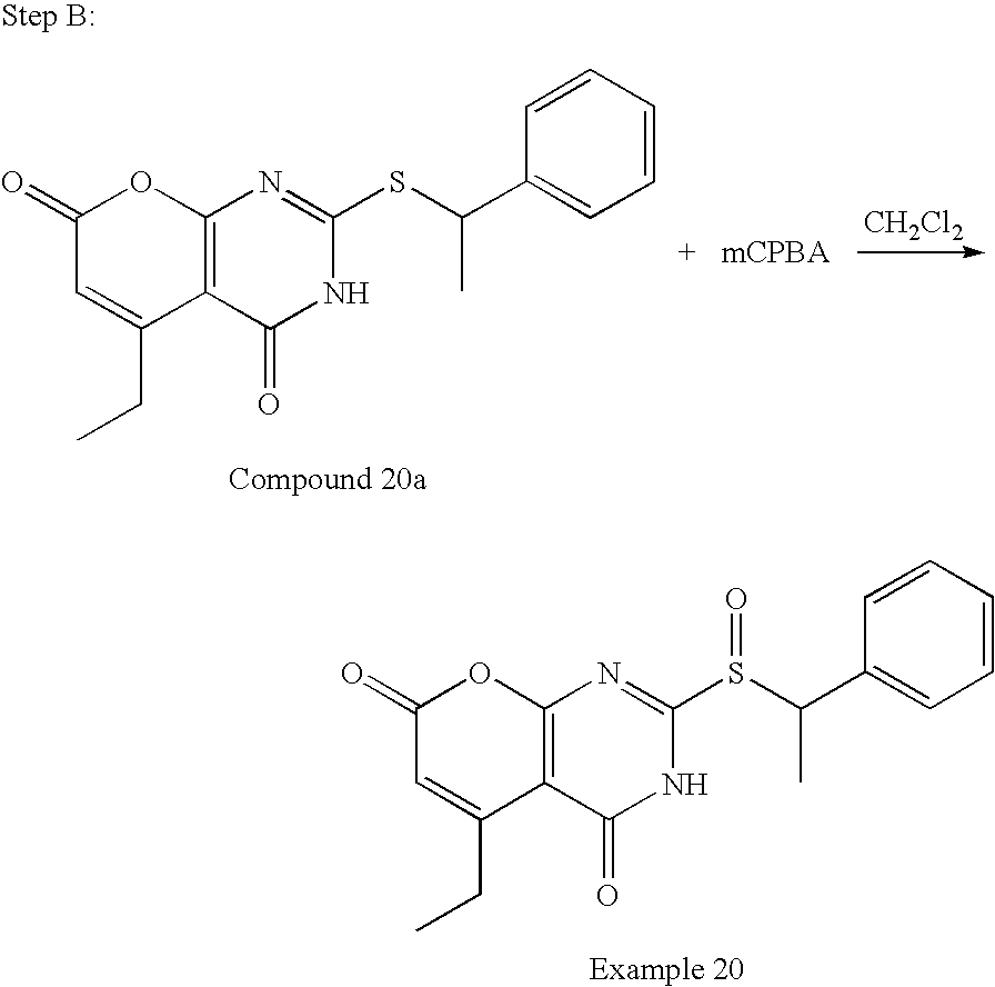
C12=C(C(=O)NC(SC(C3=CC=CC=C3)C)=N1)C(CC)=CC(=O)O2.[CH2Cl2].C12=C(C(=O)NC(S(C(C3=CC=CC=C3)C)=O)=N1)C(CC)=CC(=O)O2
